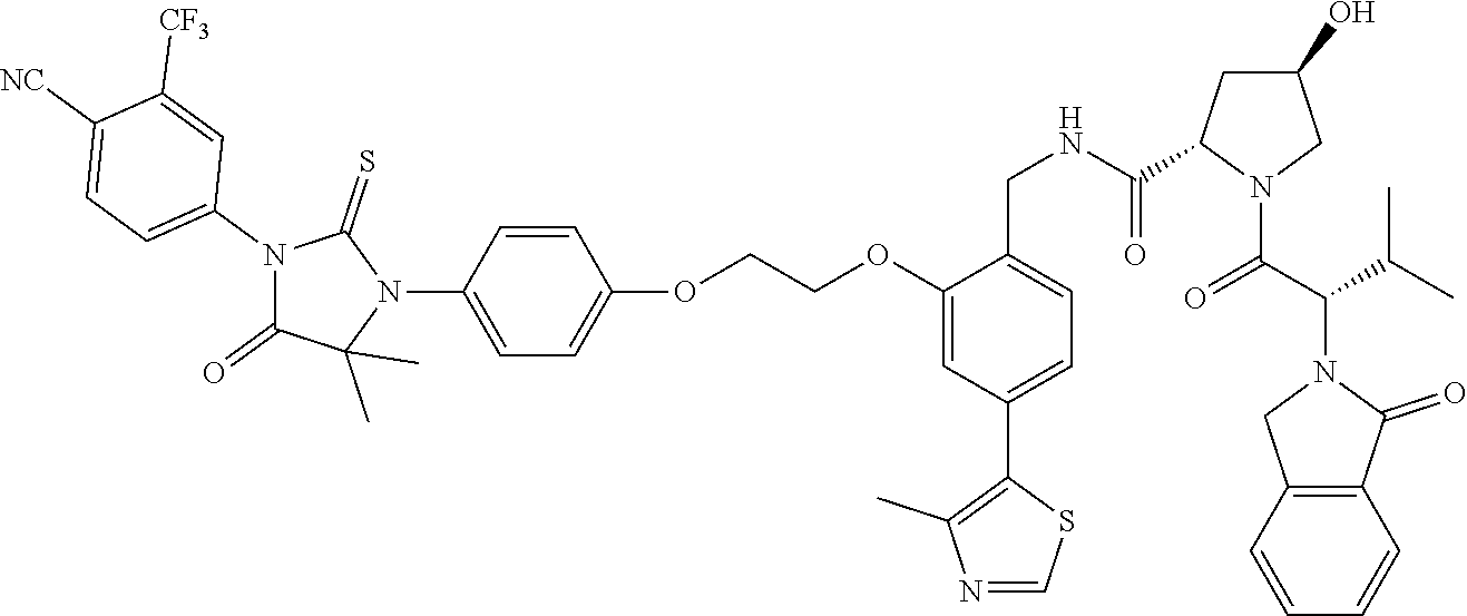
N1=CSC(C2=CC=C(CNC(=O)C3CC(O)CN3C(C(C(C)C)N3CC4=C(C3=O)C=CC=C4)=O)C(OCCOC3=CC=C(N4C(=S)N(C5=CC=C([NC])C([CF3])=C5)C(=O)C4(C)C)C=C3)=C2)=C1C
